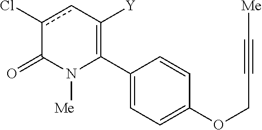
C1(C2=C([Y])cc(Cl)C(=O)N2[Me])=CC=C(OCC#C[Me])C=C1
